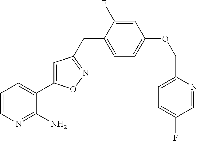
C1=CN=C(N)C(C2=CC(CC3=CC=C(OCC4=CC=C(F)C=N4)C=C3F)=NO2)=C1
